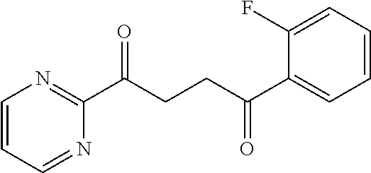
C1(C(CCC(C2=CC=CC=C2F)=O)=O)=NC=CC=N1
